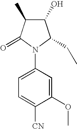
C1(O)C(C)C(=O)N(C2=CC=C([CN])C(OC)=C2)C1CC
